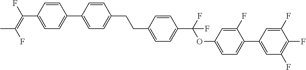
C1=CC(C2=CC=C(CCC3=CC=C(C(OC4=CC=C(C5=CC(F)=C(F)C(F)=C5)C(F)=C4)(F)F)C=C3)C=C2)=CC=C1C(=C(F)C)F
